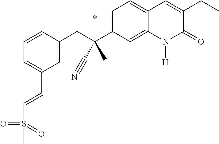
C(C(C1=CC=C2C(=C1)N([H])C(=O)C(CC)=C2)(C)C#N)C1=CC(C=CS(C)(=O)=O)=CC=C1
